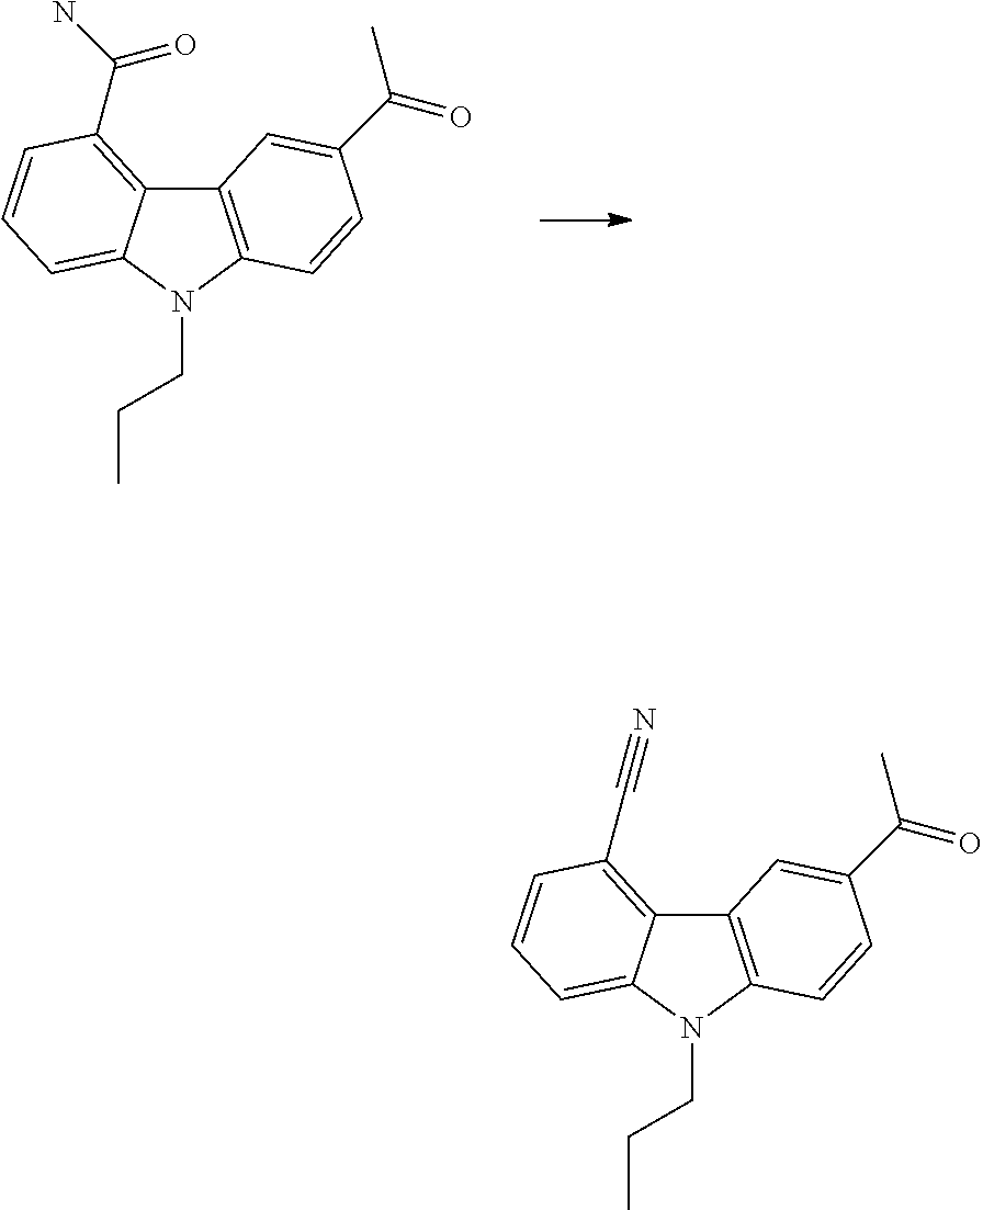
C12=C(C=CC(C(C)=O)=C1)N(CCC)C1=CC=CC(C(N)=O)=C21.C12=C(N(CCC)C3=CC=CC(C#N)=C13)C=CC(C(C)=O)=C2
